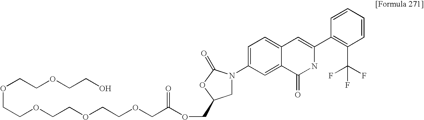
C(COCCOCCOCC(OCC1CN(C2=CC=C3C(=C2)C(=O)NC(C2=C(C(F)(F)F)C=CC=C2)=C3)C(=O)O1)=O)OCCOCCO
